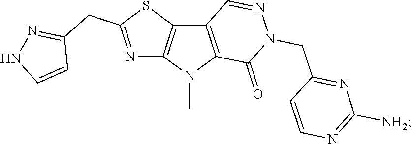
C12=C(N(C)C3=C1SC(CC1=NNC=C1)=N3)C(=O)N(CC1=NC([NH2])=NC=C1)N=C2
